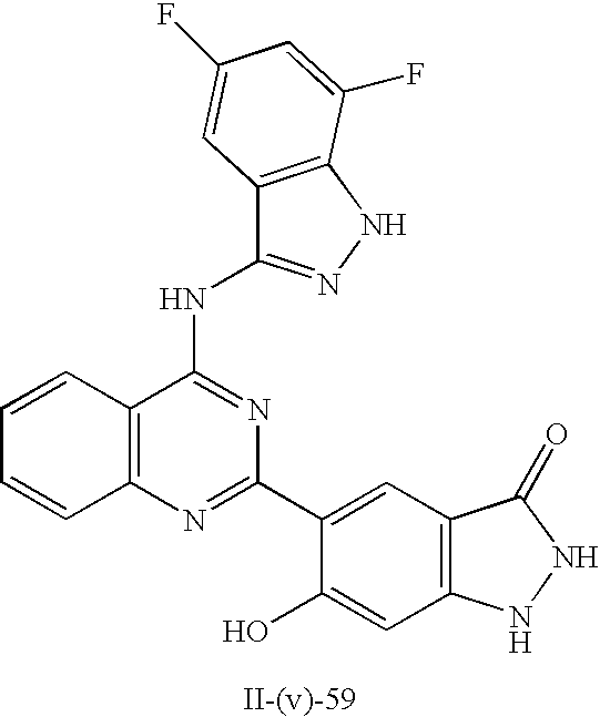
C12=C(N=C(C3=CC4=C(C=C3O)NNC4=O)N=C1NC1=NNC3=C1C=C(F)C=C3F)C=CC=C2
